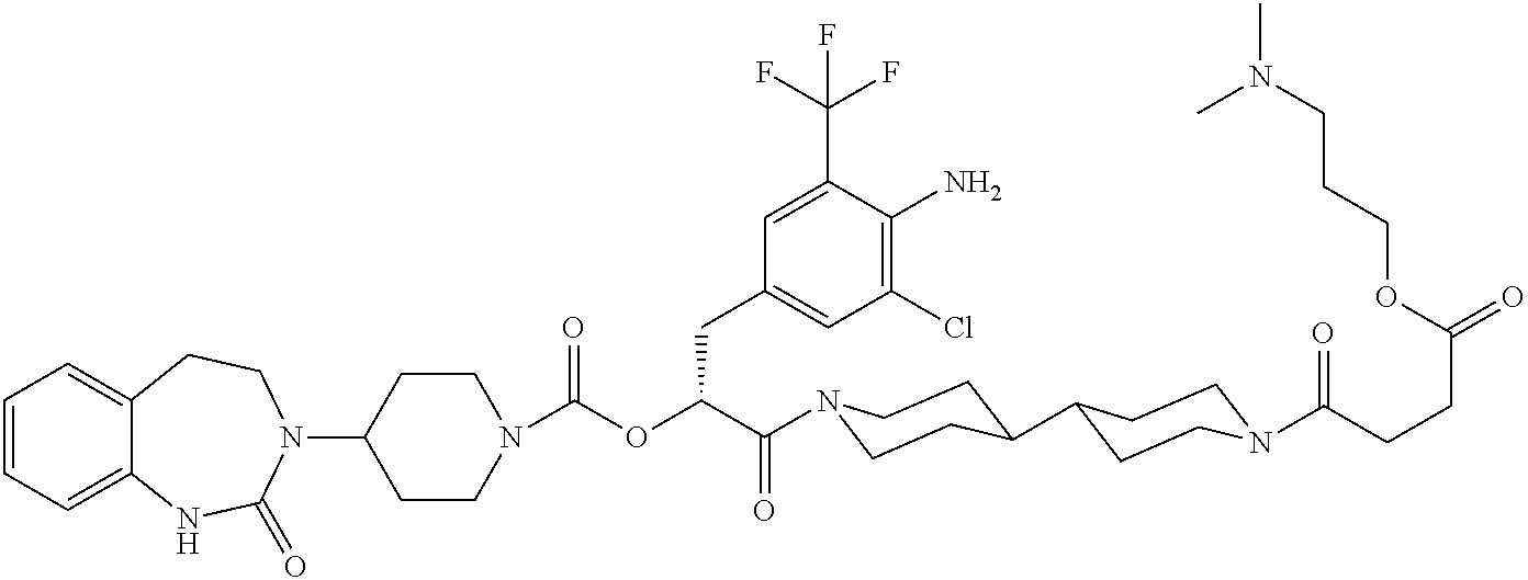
C1=CC=C2C(=C1)CCN(C1CCN(C(OC(C(=O)N3CCC(C4CCN(C(=O)CCC(=O)OCCCN(C)C)CC4)CC3)CC3=CC(Cl)=C(N)C(C(F)(F)F)=C3)=O)CC1)C(=O)N2
